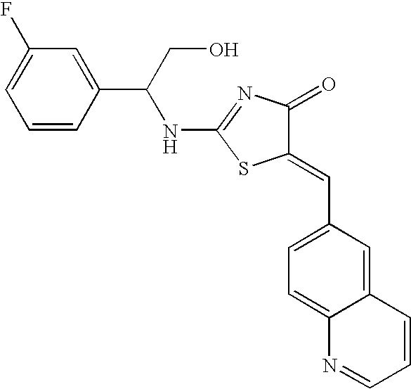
N(C1=NC(=O)C(=CC2=CC=C3C(=C2)C=CC=N3)S1)C(C1=CC(F)=CC=C1)CO
